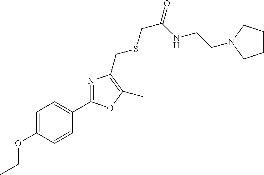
C1=C(OCC)C=CC(C2=NC(CSCC(NCCN3CCCC3)=O)=C(C)O2)=C1
